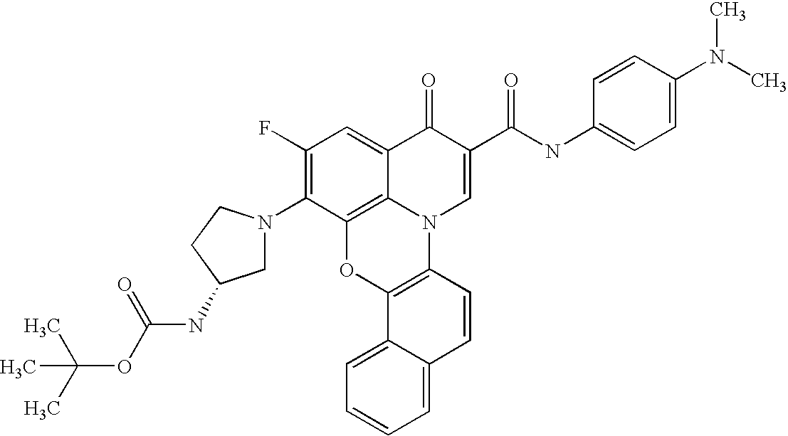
C1(F)=C(N2CC(NC(=O)OC(C)(C)C)CC2)C2=C3C(=C1)C(=O)C(C(NC1=CC=C(N(C)C)C=C1)=O)=CN3C1=C(O2)C2=CC=CC=C2C=C1
